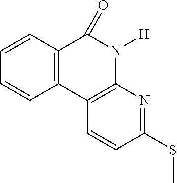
C12=C(C3=C(N([H])C1=O)N=C(SC)C=C3)C=CC=C2
